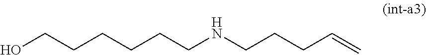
OCCCCCCNCCCC=C
